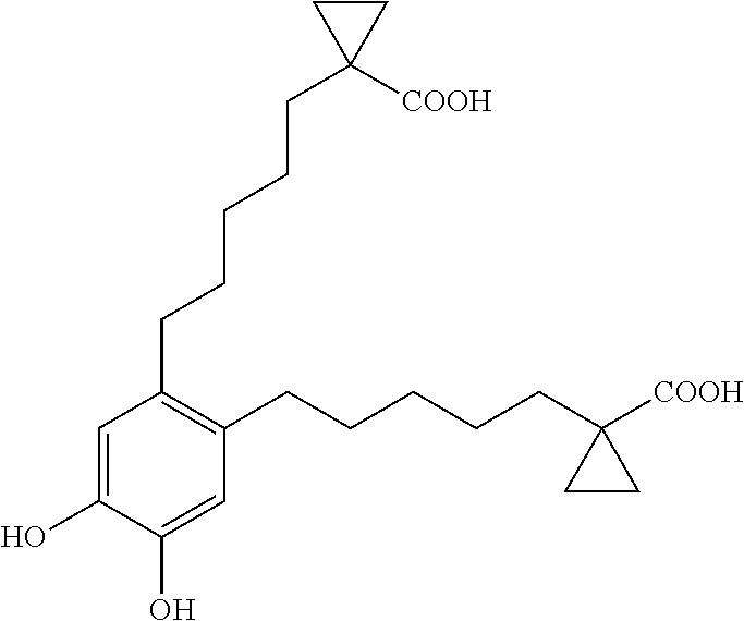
C1=C(O)C(O)=CC(CCCCCC2([COOH])CC2)=C1CCCCCC1([COOH])CC1
